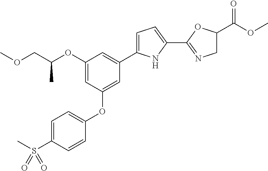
C1=C(S(C)(=O)=O)C=CC(OC2=CC(C3=CC=C(C4=NCC(C(OC)=O)O4)N3)=CC(OC(COC)C)=C2)=C1
